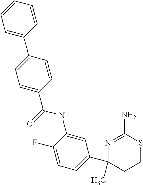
C1=C(NC(C2=CC=C(C3=CC=CC=C3)C=C2)=O)C(F)=CC=C1C1(C)N=C(N)SCC1
